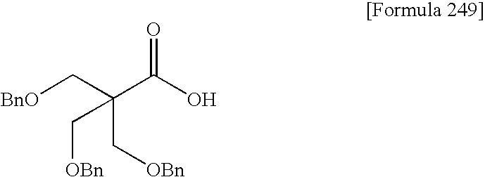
[BnO]CC(C(O)=O)(C[OBn])C[OBn]
